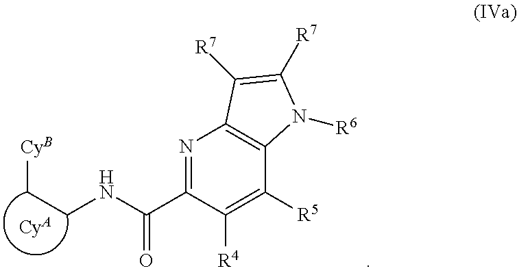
N1=C(C(NCC[CyB])=O)C([R4])=C([R5])C2=C1C([R7])=C([R7])N2[R6].[CyA]
